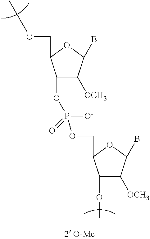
C1(OP([O-])(=O)OCC2C(OC)C([OCH3])C(B)O2)C([OCH3])C(B)OC1COCC
